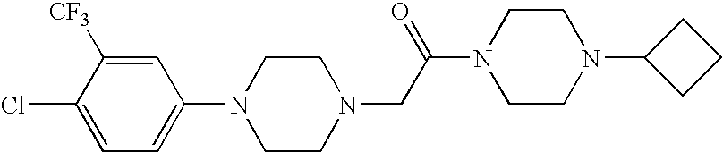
N1(CC(N2CCN(C3CCC3)CC2)=O)CCN(C2=CC=C(Cl)C([CF3])=C2)CC1
